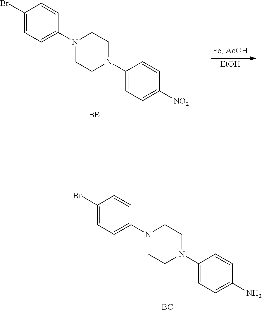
C1(N2CCN(C3=CC=C(Br)C=C3)CC2)=CC=C(N)C=C1.[BC].C1(N2CCN(C3=CC=C(Br)C=C3)CC2)=CC=C([NO2])C=C1.[BB].[EtOH]
